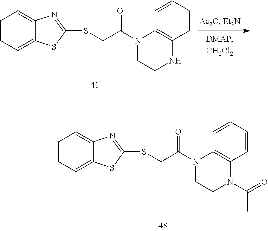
C1=CC=C2C(=C1)N=C(SCC(N1CCNC3=C1C=CC=C3)=O)S2.C1=CC=C2C(=C1)N=C(SCC(N1CCN(C(=O)C)C3=C1C=CC=C3)=O)S2
